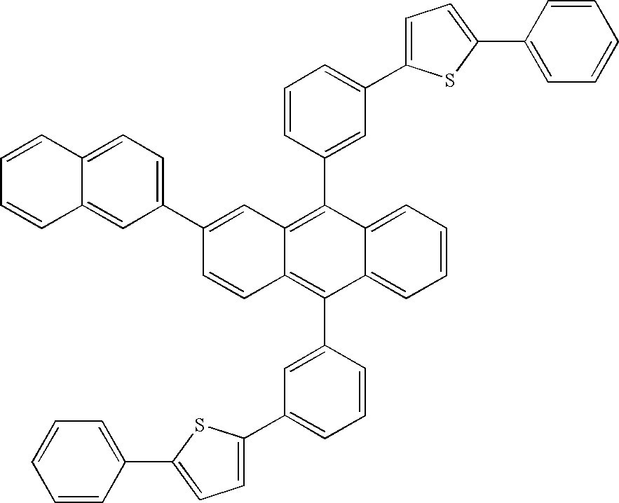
C12=CC=CC=C1C(C1=CC(C3=CC=C(C4=CC=CC=C4)S3)=CC=C1)=C1C(=C2C2=CC(C3=CC=C(C4=CC=CC=C4)S3)=CC=C2)C=C(C2=CC=C3C(=C2)C=CC=C3)C=C1
